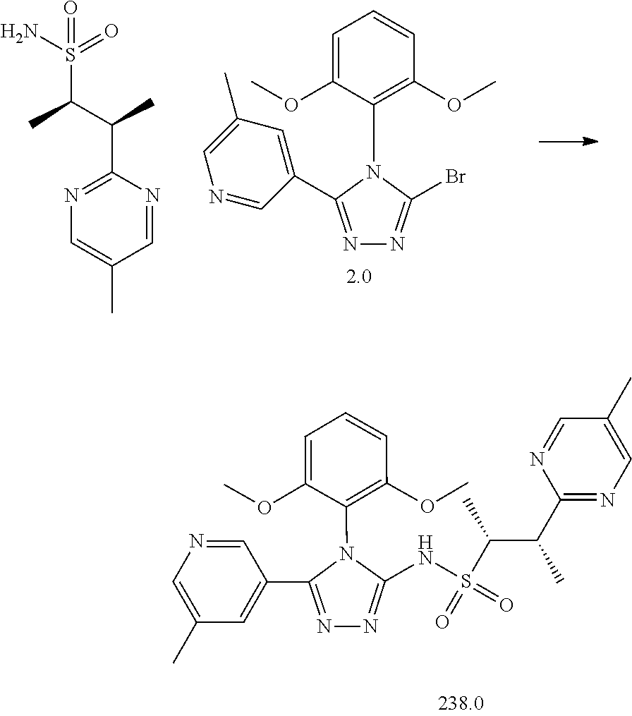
N1=C(C2=CC(C)=CN=C2)N(C2=C(OC)C=CC=C2OC)C(Br)=N1.N1=C(C(C)C(S(=O)(N)=O)C)N=CC(C)=C1.N1=C(C2=CC(C)=CN=C2)N(C2=C(OC)C=CC=C2OC)C(NS(C(C(C2=NC=C(C)C=N2)C)C)(=O)=O)=N1
